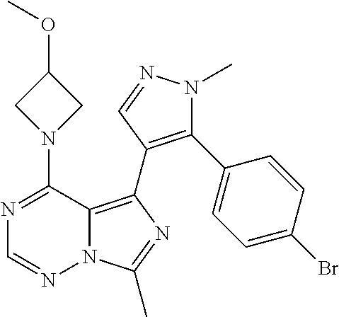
N12C(=C(C3=C(C4=CC=C(Br)C=C4)N(C)N=C3)N=C1C)C(N1CC(OC)C1)=NC=N2
